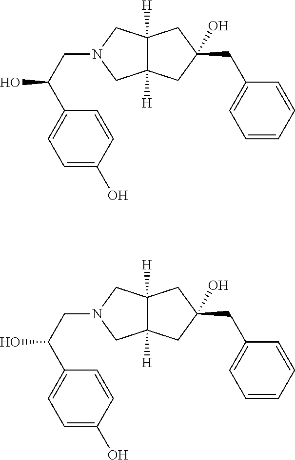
C12([H])C([H])(CN(CC(O)C3=CC=C(O)C=C3)C1)CC(O)(CC1=CC=CC=C1)C2.C12([H])C([H])(CN(CC(O)C3=CC=C(O)C=C3)C1)CC(O)(CC1=CC=CC=C1)C2
